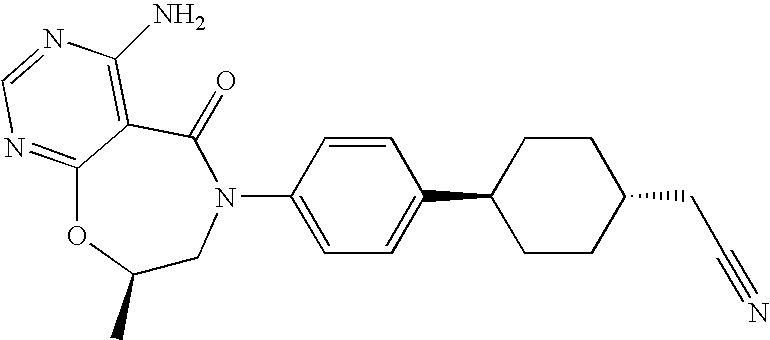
C1(C)CN(C2=CC=C(C3CCC(CC#N)CC3)C=C2)C(=O)C2=C(N)N=CN=C2O1
